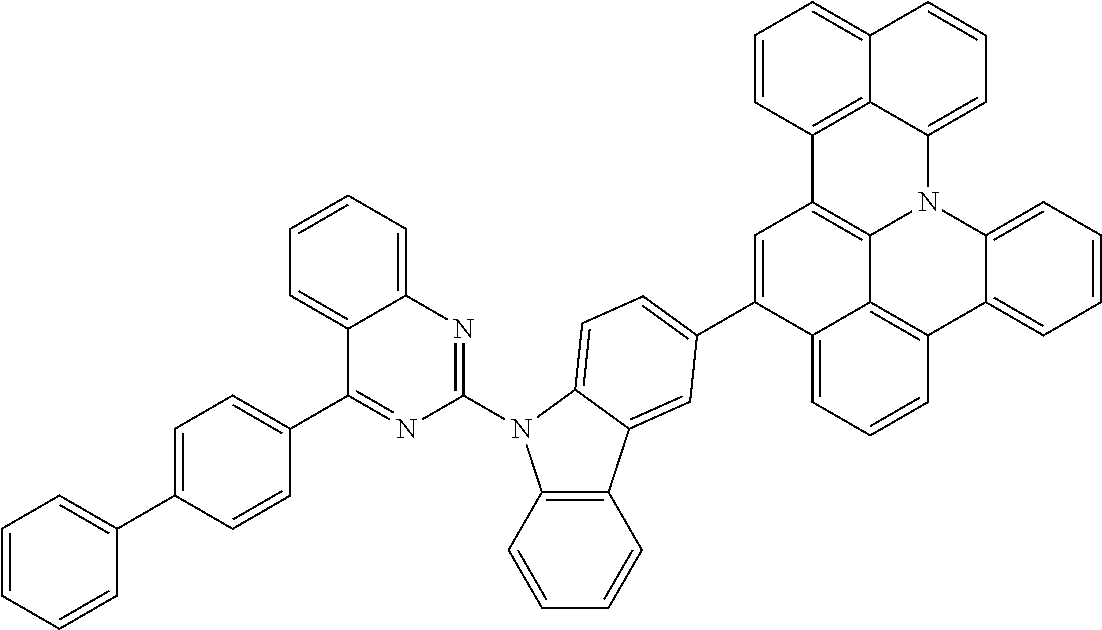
C1=CC=C2C3=C(C4=C5N2C2=CC=CC=C2C2=C5C(=CC=C2)C(C2=CC=C5C(=C2)C2=C(C=CC=C2)N5C2=NC5=CC=CC=C5C(C5=CC=C(C6=CC=CC=C6)C=C5)=N2)=C4)C=CC=C13
